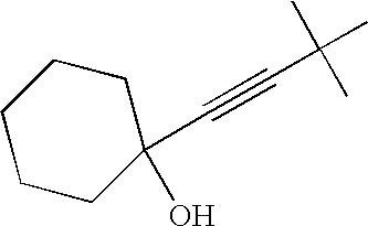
C1(C#CC(C)(C)C)(O)CCCCC1
